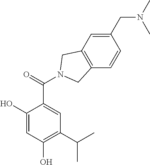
C1(O)=CC(O)=C(C(C)C)C=C1C(=O)N1CC2=C(C=CC(CN(C)C)=C2)C1
